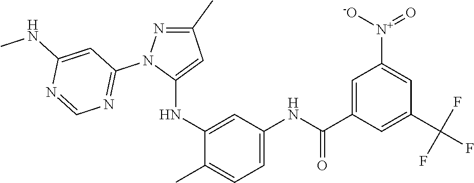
C1(C)=NN(C2=NC=NC(NC)=C2)C(NC2=CC(NC(C3=CC([N+]([-O])=O)=CC(C(F)(F)F)=C3)=O)=CC=C2C)=C1
